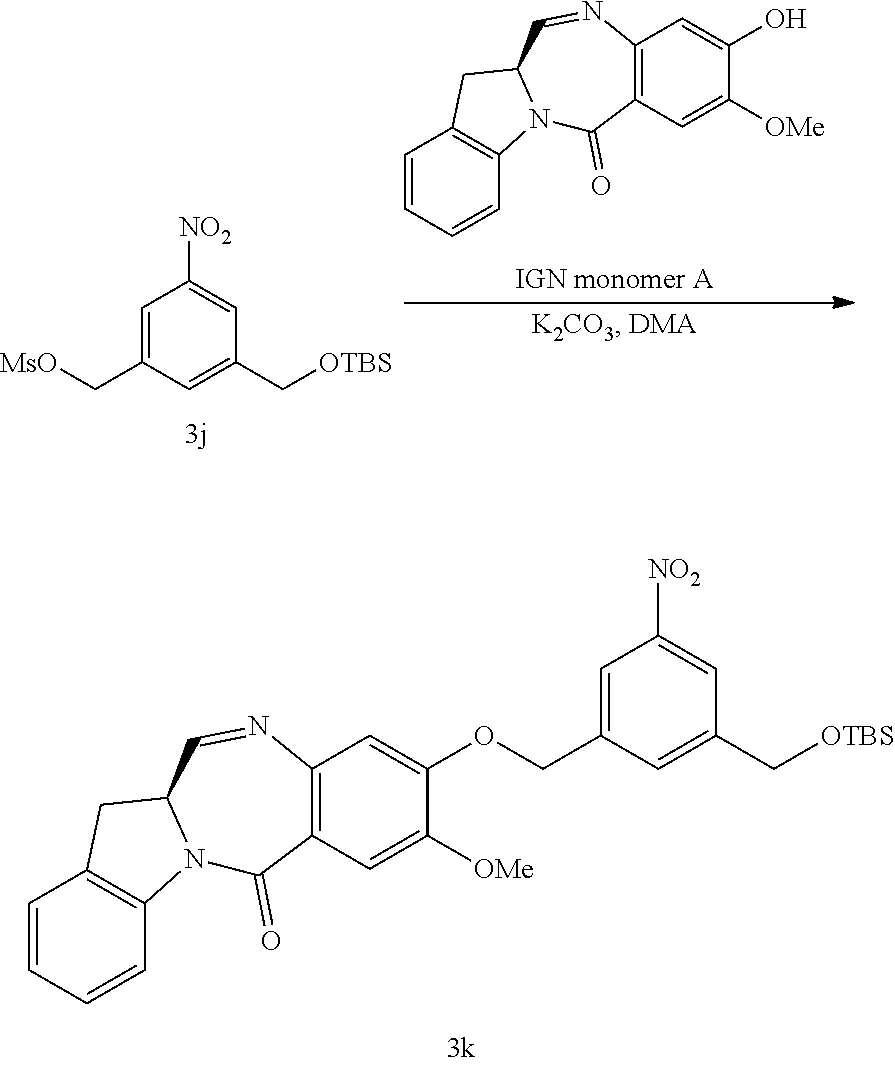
C1=CC=CC2=C1CC1N2C(=O)C2=C(N=C1)C=C(OCC1=CC([NO2])=CC(C[OTBS])=C1)C([OMe])=C2.C1=C(C[MsO])C=C(C[OTBS])C=C1[NO2].C1=CC=CC2=C1CC1N2C(=O)C2=C(N=C1)C=C(O)C([OMe])=C2
